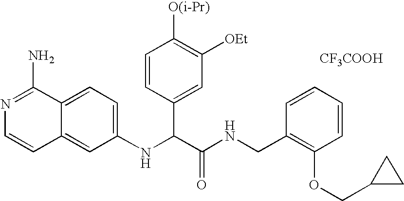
C1(NC(C(NCC2=C(OCC3CC3)C=CC=C2)=O)C2=CC([OEt])=C([O(i-Pr)])C=C2)=CC=C2C(=C1)C=CN=C2N.[CF3COOH]
